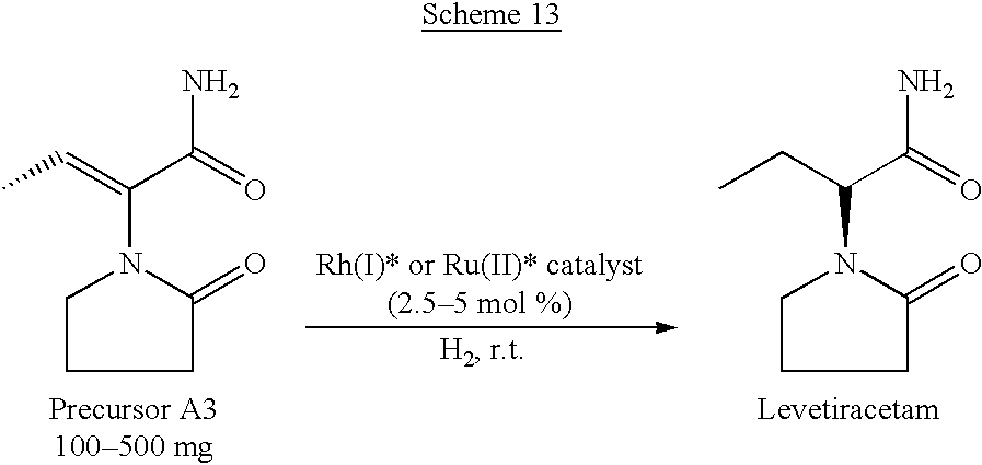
CC=C(C(N)=O)N1CCCC1=O.CCC(C(N)=O)N1CCCC1=O
